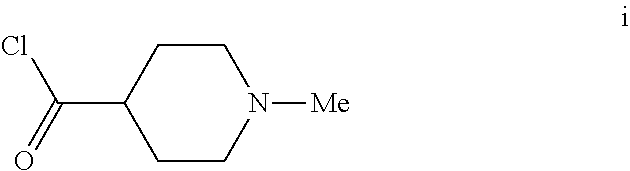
C1N([Me])CCC(C(=O)Cl)C1
